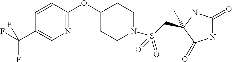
C1(C)(CS(N2CCC(OC3=NC=C(C(F)(F)F)C=C3)CC2)(=O)=O)NC(=O)NC1=O
